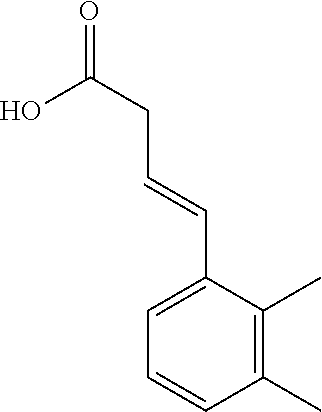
O=C(CC=CC1=CC=CC(C)=C1C)O
